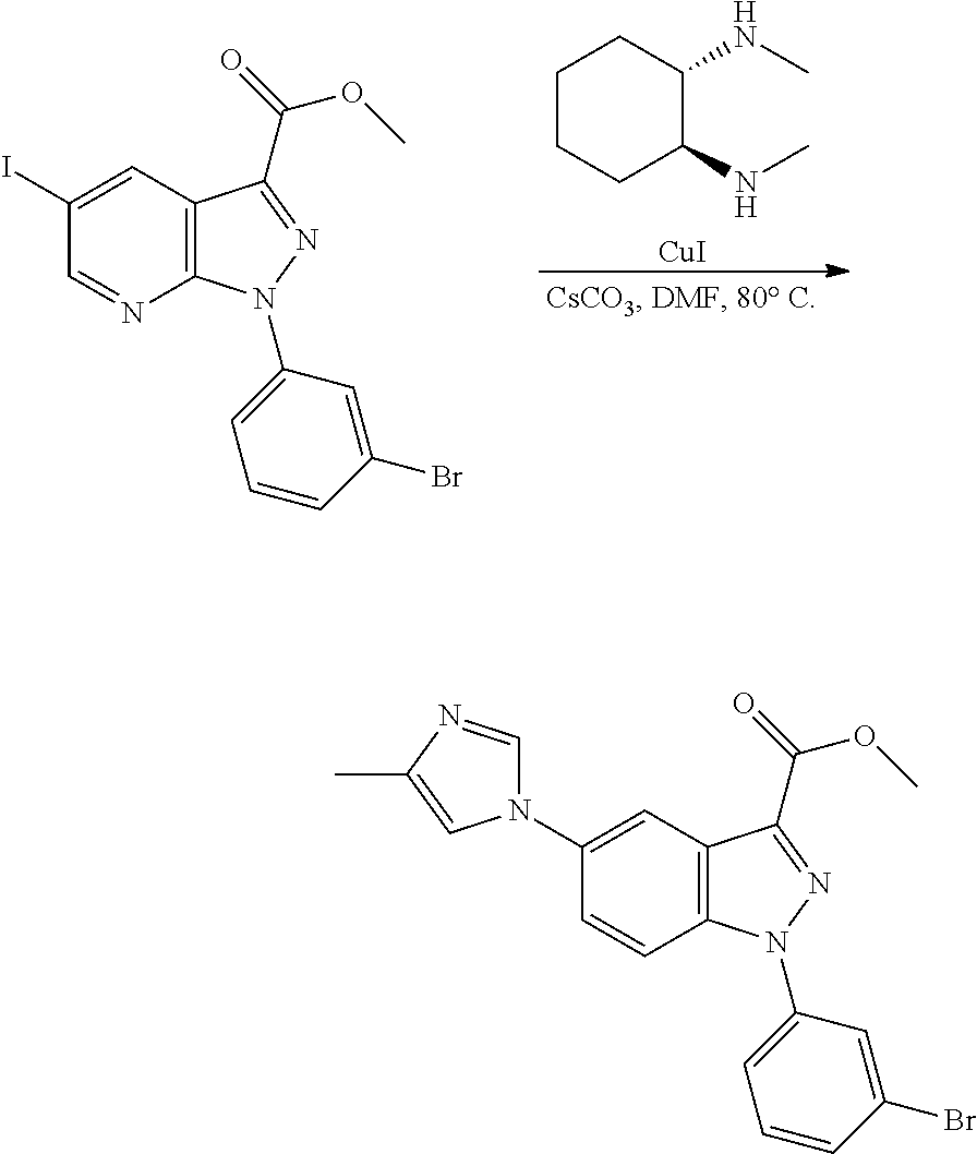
C1CCC(NC)C(NC)C1.[CuI].C12=C(C=C(I)C=N1)C(C(=O)OC)=NN2C1=CC=CC(Br)=C1.C12=C(C=C(N3C=NC(C)=C3)C=C1)C(C(=O)OC)=NN2C1=CC=CC(Br)=C1
